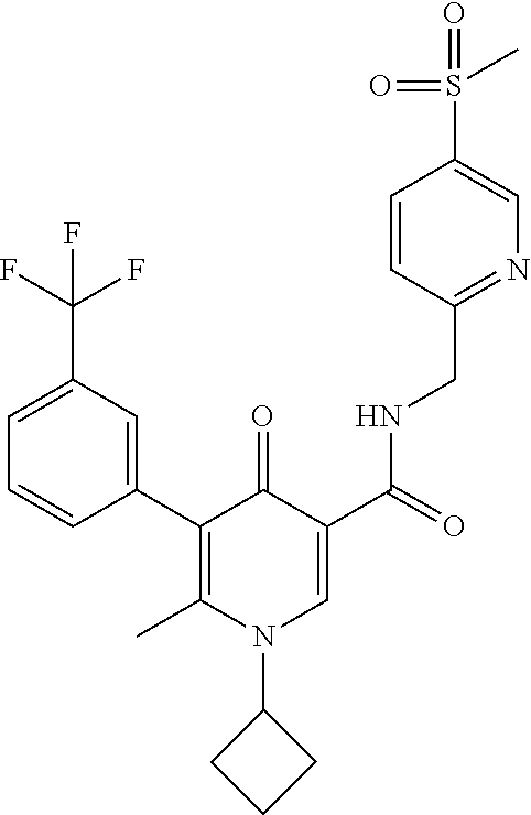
C1=CC(C2=C(C)N(C3CCC3)C=C(C(=O)NCC3=NC=C(S(C)(=O)=O)C=C3)C2=O)=CC(C(F)(F)F)=C1
